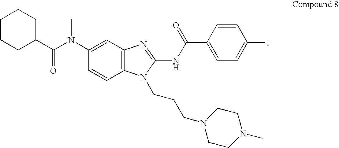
C1CCC(C(N(C2=CC3=C(C=C2)N(CCCN2CCN(C)CC2)C(NC(=O)C2=CC=C(I)C=C2)=N3)C)=O)CC1
